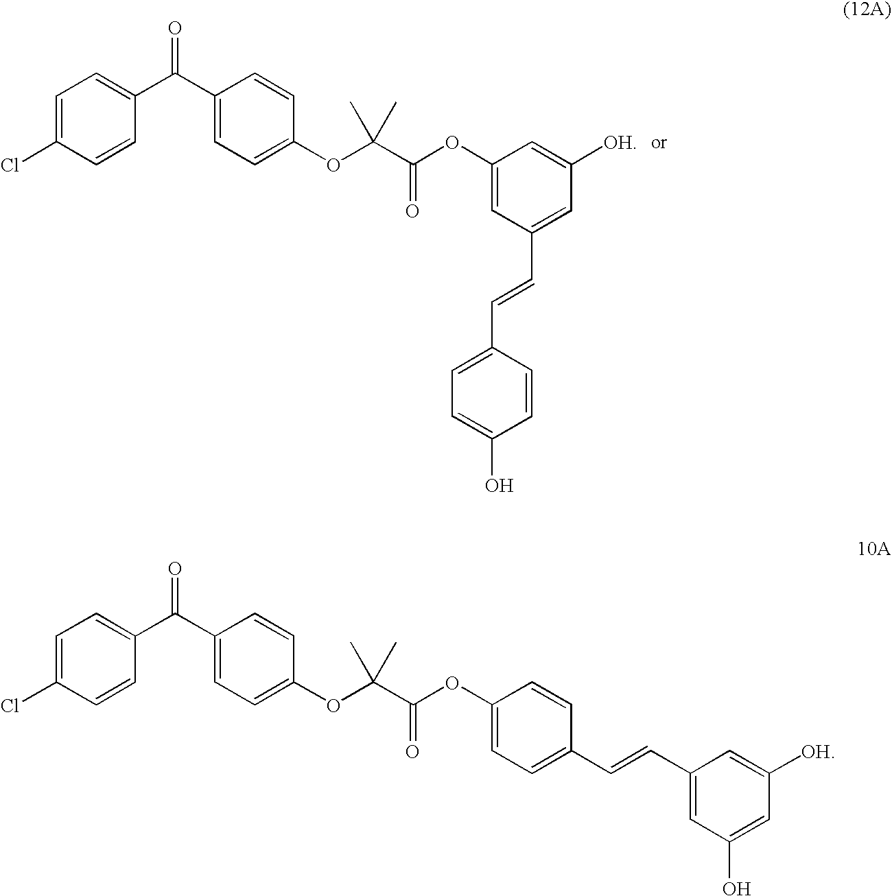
C1=C(Cl)C=CC(C(C2=CC=C(OC(C(OC3=CC(C=CC4=CC=C(O)C=C4)=CC([OH])=C3)=O)(C)C)C=C2)=O)=C1.C1=C(Cl)C=CC(C(C2=CC=C(OC(C(OC3=CC=C(C=CC4=CC(O)=CC([OH])=C4)C=C3)=O)(C)C)C=C2)=O)=C1
